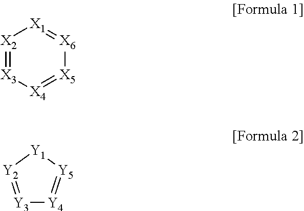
[X5]1=[X4][X3]=[X2][X1]=[X6]1.[Y3]1=[Y2][Y1][Y5]=[Y4]1
